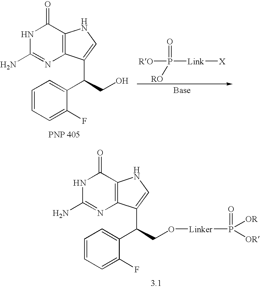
C12=C(C(=O)NC(N)=N1)NC=C2C(CO[Linker]P(=O)([OR])[OR])C1=CC=CC=C1F.C12=C(C(=O)NC(N)=N1)NC=C2C(CO)C1=CC=CC=C1F.[RO]P(=O)([Link][X])[RO]
